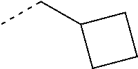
CCC1CCC1
